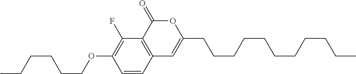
C1=CC2=C(C(F)=C1OCCCCCC)C(=O)OC(CCCCCCCCCCC)=C2
